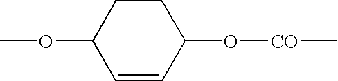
COC1C=CC(O[CO]C)CC1
